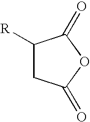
C1([R])CC(=O)OC1=O
